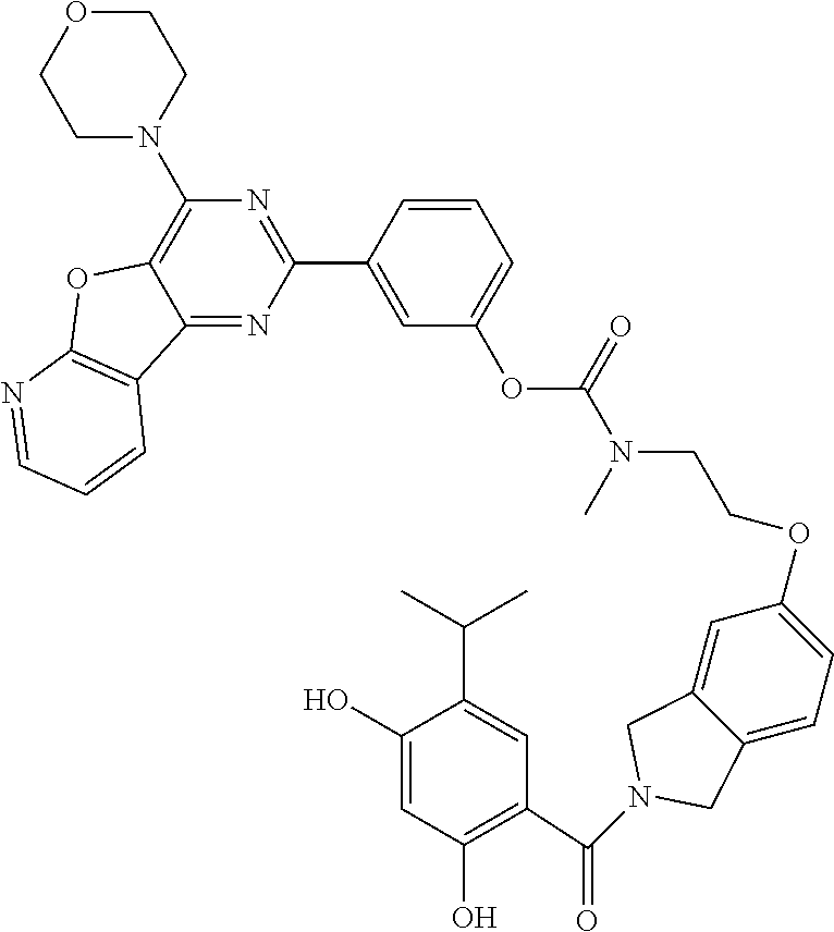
C1(C(=O)N2CC3=CC(OCCN(C(OC4=CC=CC(C5=NC(N6CCOCC6)=C6C(=N5)C5=C(O6)N=CC=C5)=C4)=O)C)=CC=C3C2)=C(O)C=C(O)C(C(C)C)=C1
